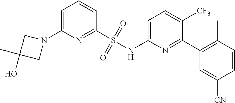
C1=C(N2CC(C)(O)C2)N=C(S(NC2=CC=C([CF3])C(C3=C(C)C=CC([CN])=C3)=N2)(=O)=O)C=C1
